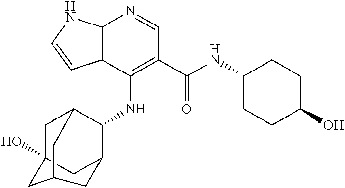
C12=C(C(NC3C4CC5(O)CC3CC(C5)C4)=C(C(NC3CCC(O)CC3)=O)C=N1)C=CN2
